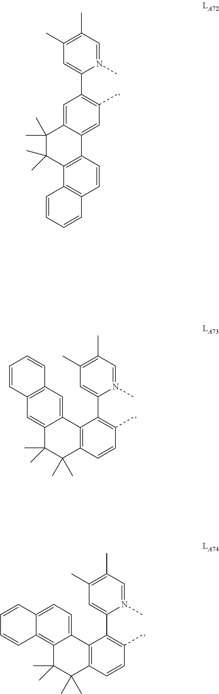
N1(C)=CC(C)=C(C)C=C1C1=C(C)C=C2C(=C1)C(C)(C)C(C)(C)C1=C2C=CC2=C1C=CC=C2.N1(C)=CC(C)=C(C)C=C1C1=C(C)C=CC2=C1C1=CC3=C(C=C1C(C)(C)C2(C)C)C=CC=C3.N1(C)=CC(C)=C(C)C=C1C1=C(C)C=CC2=C1C1=CC=C3C(=C1C(C)(C)C2(C)C)C=CC=C3
